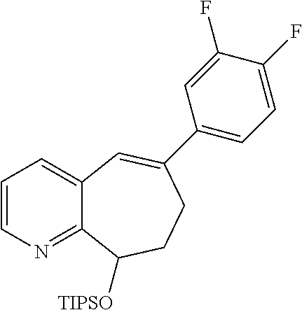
C1=CN=C2C(=C1)C=C(C1=CC=C(F)C(F)=C1)CCC2[TIPSO]
